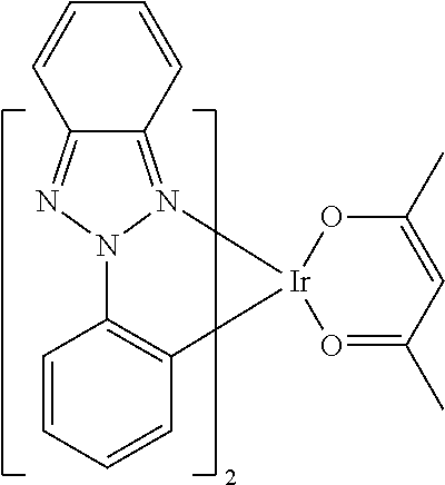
C12=NN3N(=C1C=CC=C2)[Ir]1(C2=C3C=CC=C2)O=C(C)C=C(C)O1
